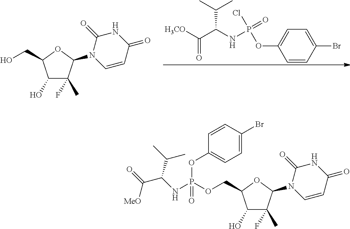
C1(O)C(F)(C)C(N2C=CC(=O)NC2=O)OC1CO.C1=C(OP(NC(C([H3CO])=O)C(C)C)(=O)Cl)C=CC(Br)=C1.C1(O)C(F)(C)C(N2C=CC(=O)NC2=O)OC1COP(NC(C(=O)[MeO])C(C)C)(=O)OC1=CC=C(Br)C=C1
